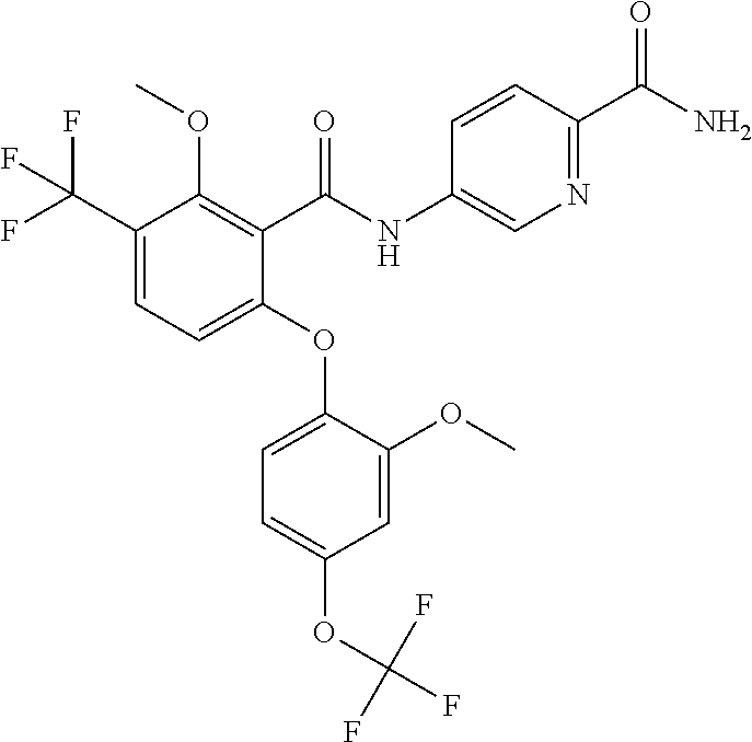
C1(C(F)(F)F)=CC=C(OC2=CC=C(OC(F)(F)F)C=C2OC)C(C(NC2=CN=C(C(N)=O)C=C2)=O)=C1OC
